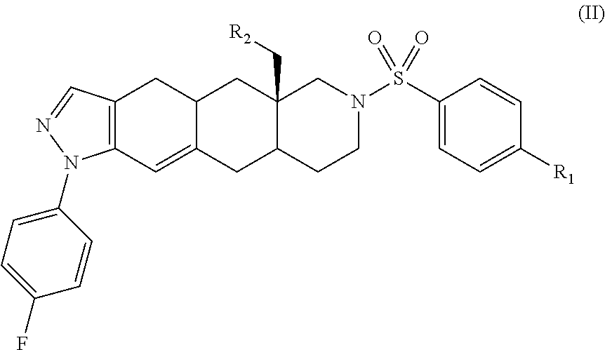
C12=C(C=NN1C1=CC=C(F)C=C1)CC1C(=C2)CC2C(C[R2])(C1)CN(S(C1=CC=C([R1])C=C1)(=O)=O)CC2
